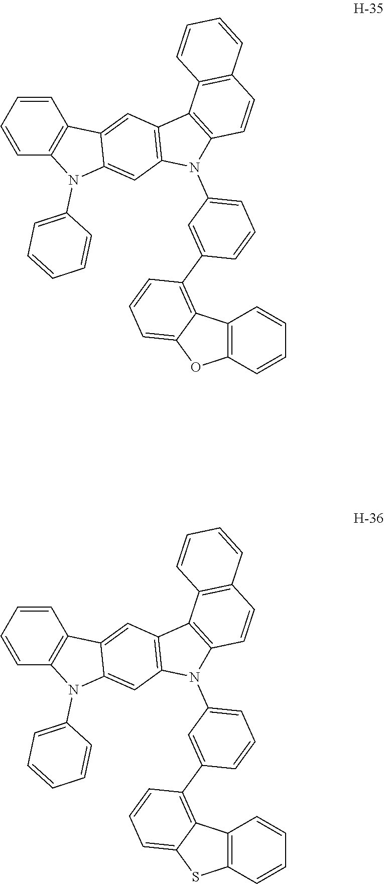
C1=CC=CC2=C1N(C1=CC=CC=C1)C1=CC3=C(C=C21)C1=C(N3C2=CC=CC(C3=C4C(=CC=C3)OC3=C4C=CC=C3)=C2)C=CC2=C1C=CC=C2.C1=CC=CC2=C1N(C1=CC=CC=C1)C1=CC3=C(C=C21)C1=C(N3C2=CC=CC(C3=C4C(=CC=C3)SC3=C4C=CC=C3)=C2)C=CC2=C1C=CC=C2
